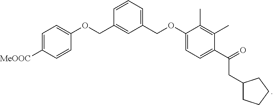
C1=C([MeOOC])C=CC(OCC2=CC(COC3=CC=C(C(=O)CC4CCCC4)C(C)=C3C)=CC=C2)=C1
